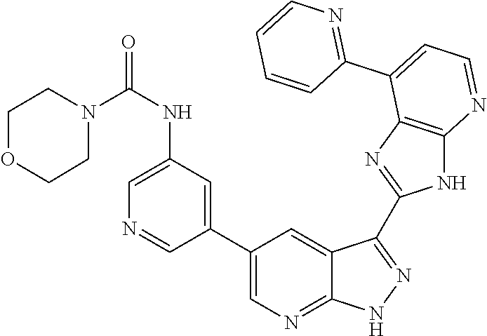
C1(NC(N2CCOCC2)=O)=CN=CC(C2=CN=C3C(=C2)C(C2=NC4=C(N2)N=CC=C4C2=NC=CC=C2)=NN3)=C1
